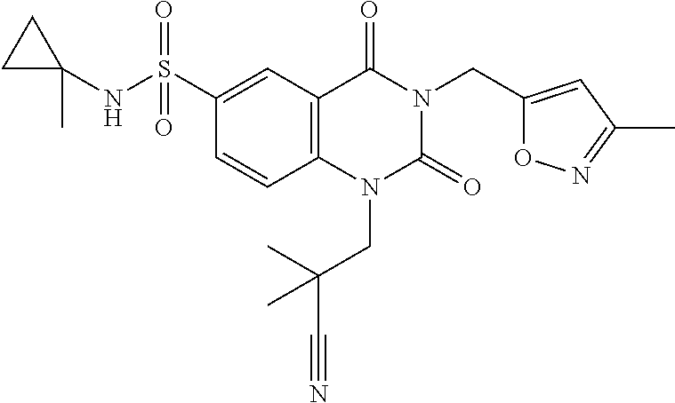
C(N1C(=O)N(CC(C#N)(C)C)C2=C(C1=O)C=C(S(=O)(=O)NC1(C)CC1)C=C2)C1=CC(C)=NO1
